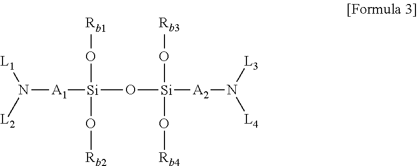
N([A1][Si](O[Si]([A2]N([L3])[L4])(O[Rb3])O[Rb4])(O[Rb1])O[Rb2])([L1])[L2]
